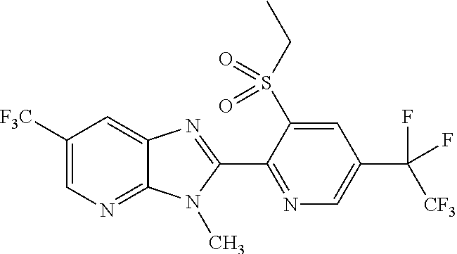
C1([F3C])=CN=C2C(=C1)N=C(C1=NC=C(C([CF3])(F)F)C=C1S(CC)(=O)=O)N2C
